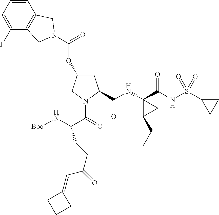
C1(F)=CC=CC2=C1CN(C(=O)OC1CC(C(NC3(C(=O)NS(C4CC4)(=O)=O)C(CC)C3)=O)N(C(C(N[Boc])CCC(C=C3CCC3)=O)=O)C1)C2
